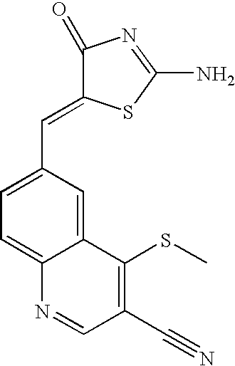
C12=CC=C(C=C3C(=O)N=C(N)S3)C=C1C(SC)=C(C#N)C=N2
